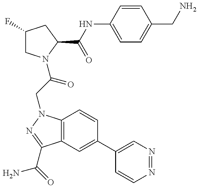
C1(F)CN(C(CN2C3=C(C(C(=O)N)=N2)C=C(C2=CN=NC=C2)C=C3)=O)C(C(NC2=CC=C(CN)C=C2)=O)C1
